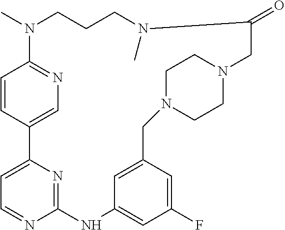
C1=CC2=CN=C1N(C)CCCN(C)C(=O)CN1CCN(CC3=CC(=CC(F)=C3)NC3=NC2=CC=N3)CC1
